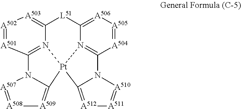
[A502]1=[A501]C2=N3C(=[A503]1)[L51]C1=[A506][A505]=[A504]C4=N1[Pt]3(C1=[A509][A508]=[A507]N21)C1=[A512][A511]=[A510]N41
